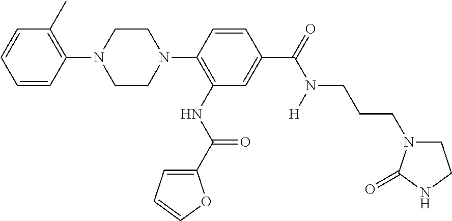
C1=CC(N2CCN(C3=C(NC(C4=CC=CO4)=O)C=C(C(=O)N(CCCN4CCNC4=O)[H])C=C3)CC2)=C(C)C=C1
